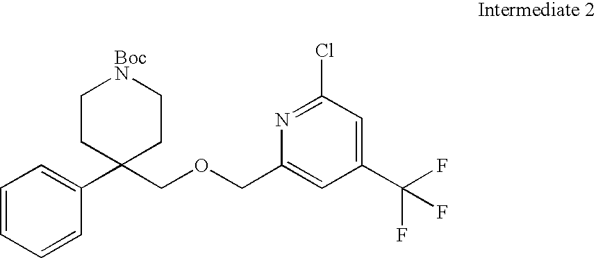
C1=CC=CC(C2(COCC3=CC(C(F)(F)F)=CC(Cl)=N3)CC[BocN]CC2)=C1
